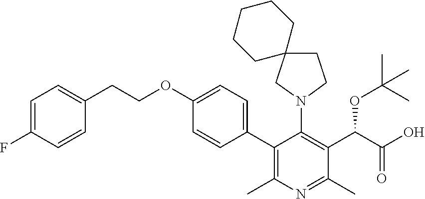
C1(C2=C(C)N=C(C)C(C(C(O)=O)OC(C)(C)C)=C2N2CCC3(C2)CCCCC3)=CC=C(OCCC2=CC=C(F)C=C2)C=C1
